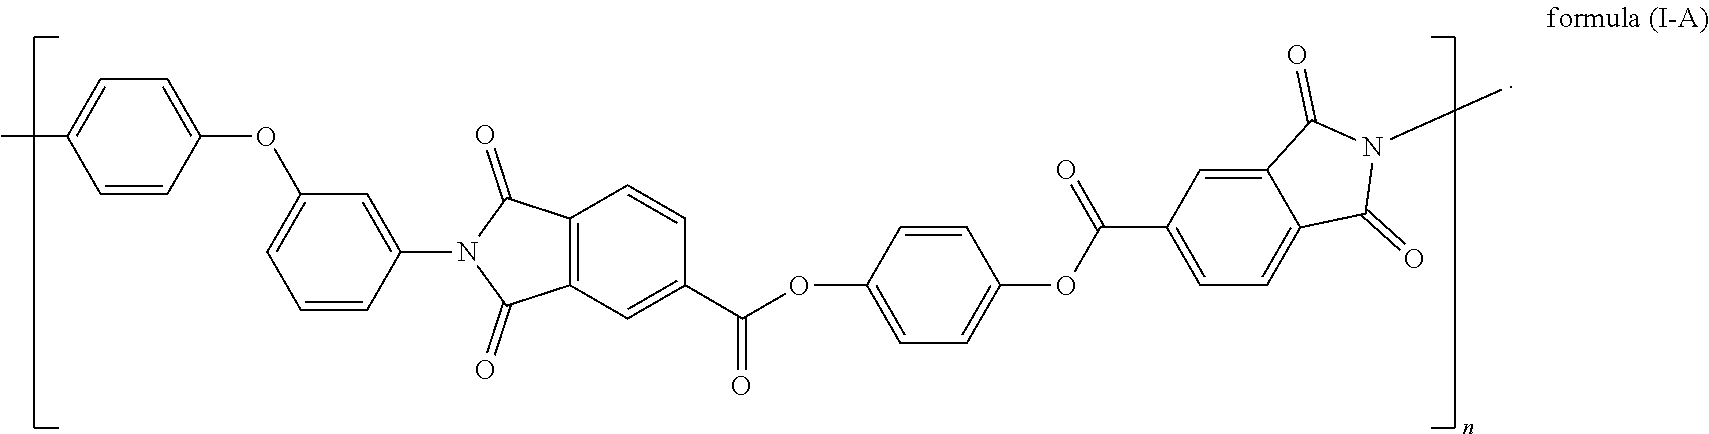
C1=CC(OC2=CC=CC(N3C(=O)C4=C(C3=O)C=CC(C(OC3=CC=C(OC(C5=CC=C6C(=C5)C(=O)N(C)C6=O)=O)C=C3)=O)=C4)=C2)=CC=C1C
